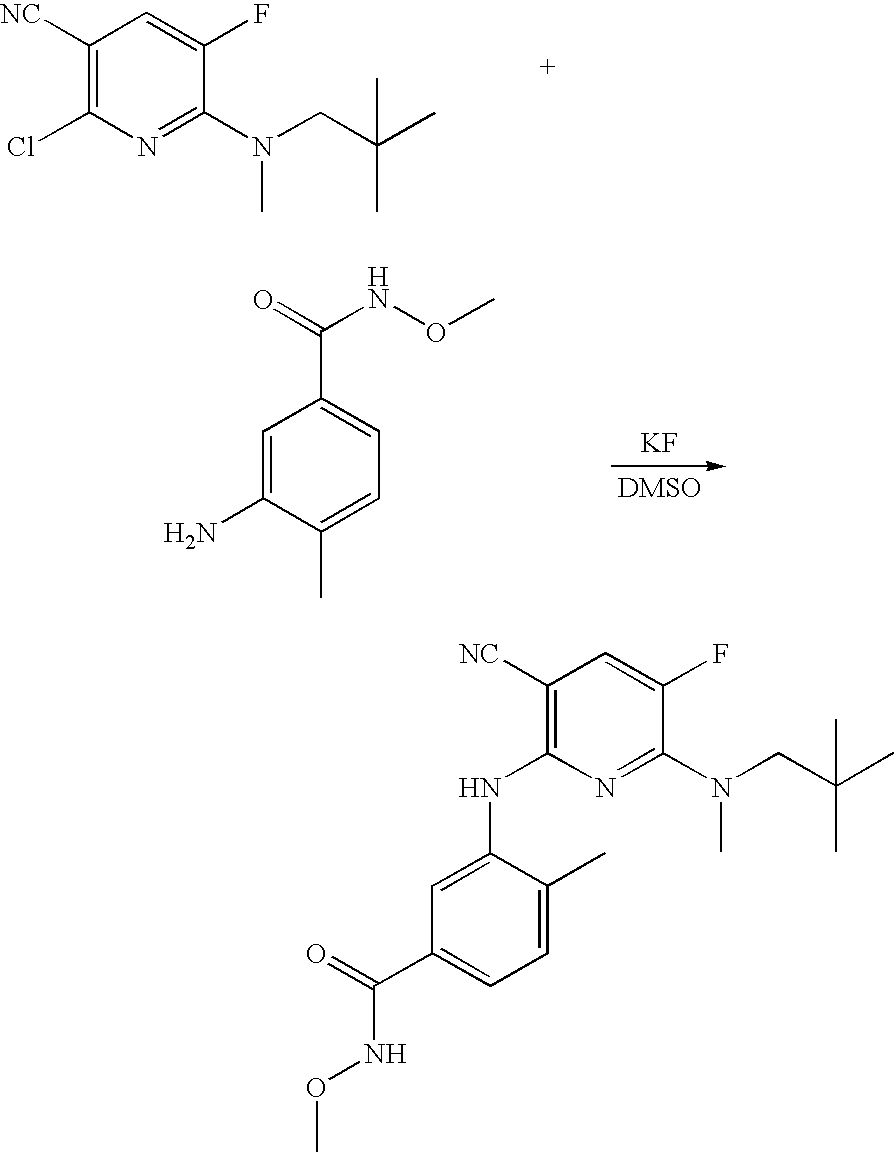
C1([NC])=C(Cl)N=C(N(CC(C)(C)C)C)C(F)=C1.[KF].C1=C(N)C(C)=CC=C1C(=O)NOC.C1([NC])=C(NC2=CC(C(=O)NOC)=CC=C2C)N=C(N(CC(C)(C)C)C)C(F)=C1
